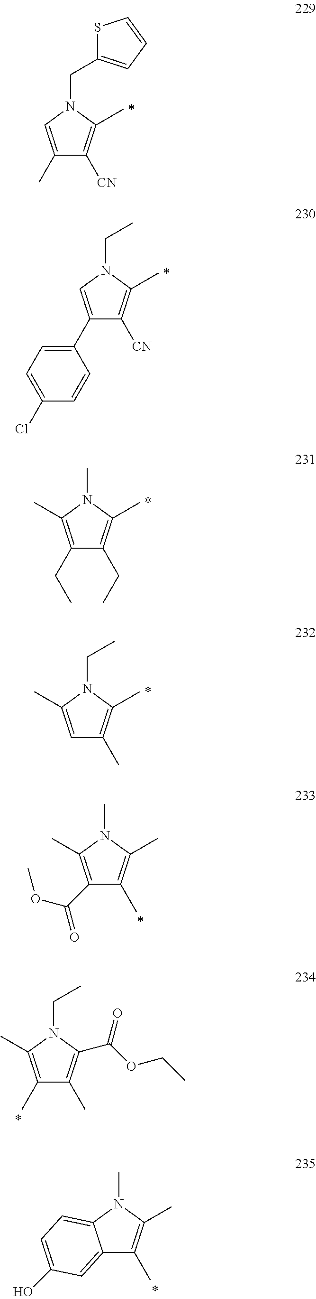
C1(C2=CC=C(Cl)C=C2)=CN(CC)C(C)=C1[CN].C1(CC)=C(C)N(C)C(C)=C1CC.C1=C(C)N(CC)C(C)=C1C.C1(C(OC)=O)=C(C)N(C)C(C)=C1C.C1(C)=C(C)N(CC)C(C(OCC)=O)=C1C.C12=CC(O)=CC=C1N(C)C(C)=C2C.C1(C)=CN(CC2=CC=CS2)C(C)=C1[CN]
